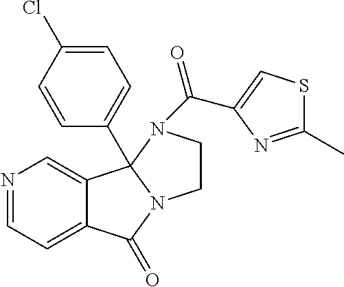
N1=CC=C2C(=C1)C1(C3=CC=C(Cl)C=C3)N(C2=O)CCN1C(C1=CSC(C)=N1)=O
